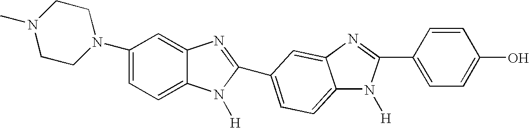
N1(C)CCN(C2=CC=C3C(=C2)N=C(C2=CC=C4N([H])C(C5=CC=C(O)C=C5)=NC4=C2)N3[H])CC1
